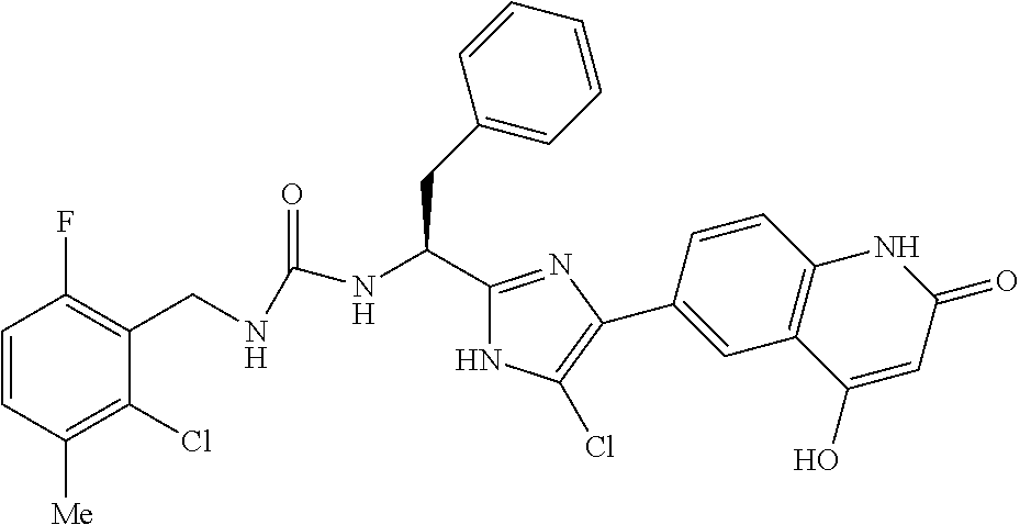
C1=CC([Me])=C(Cl)C(CNC(=O)NC(C2=NC(C3=CC4=C(C=C3)NC(=O)C=C4O)=C(Cl)N2)CC2=CC=CC=C2)=C1F
